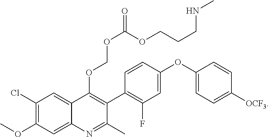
C1(Cl)=C(OC)C=C2C(=C1)C(OCOC(=O)OCCCNC)=C(C1=C(F)C=C(OC3=CC=C([OCF3])C=C3)C=C1)C(C)=N2
